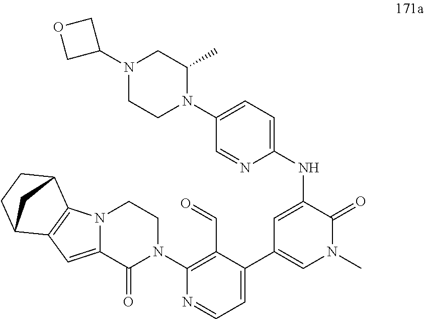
N12C(=CC3=C1C1CCC3C1)C(=O)N(C1=C(C=O)C(C3=CN(C)C(=O)C(NC4=CC=C(N5C(C)CN(C6COC6)CC5)C=N4)=C3)=CC=N1)CC2
